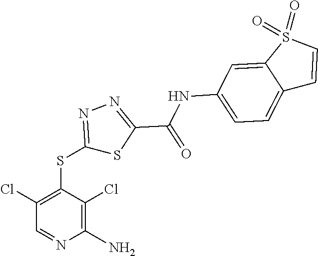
C1(N)=C(Cl)C(SC2=NN=C(C(=O)NC3=CC=C4C(=C3)S(=O)(=O)C=C4)S2)=C(Cl)C=N1
